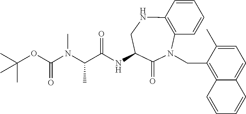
C1=CC2=C(C=C1)N(CC1=C3C(=CC=C1C)C=CC=C3)C(=O)C(NC(=O)C(N(C(OC(C)(C)C)=O)C)C)CN2
